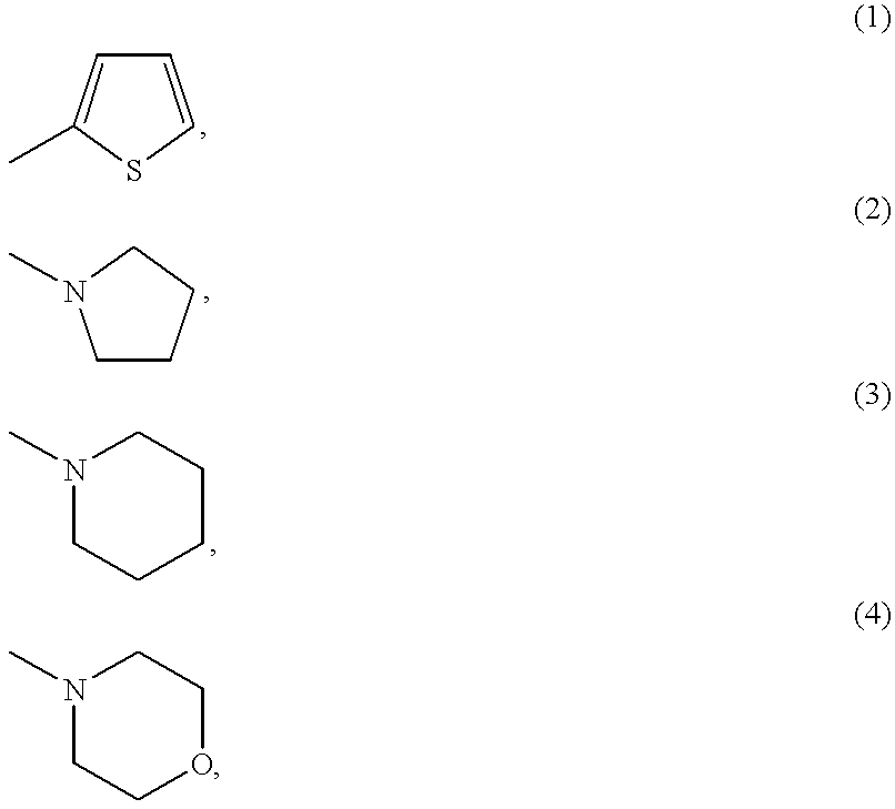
C1=CSC(C)=C1.C1CCCN1C.N1(C)CCCCC1.N1(C)CCOCC1
